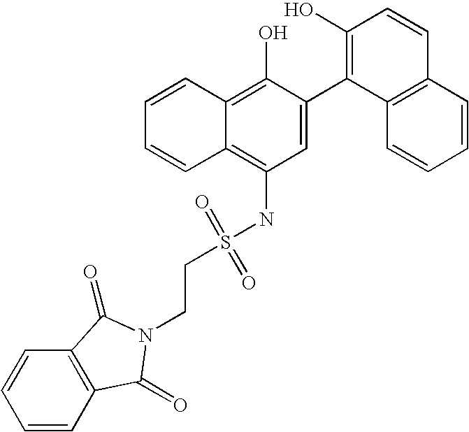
S(NC1=C2C(=C(O)C(C3=C(O)C=CC4=C3C=CC=C4)=C1)C=CC=C2)(=O)(=O)CCN1C(=O)C2=C(C=CC=C2)C1=O
